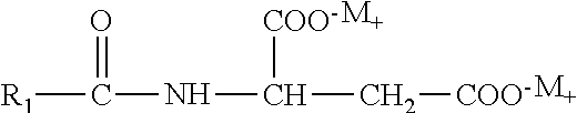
[R1]C(NC(C[COO-])[COO-])=O.[M+].[M+]
